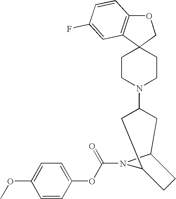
O1C2=C(C3(C1)CCN(C1CC4N(C(OC5=CC=C(OC)C=C5)=O)C(C1)CC4)CC3)C=C(F)C=C2
